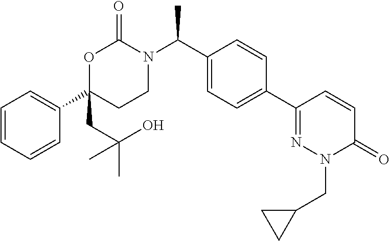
C1=CC=CC(C2(CC(O)(C)C)CCN(C(C3=CC=C(C4=NN(CC5CC5)C(=O)C=C4)C=C3)C)C(=O)O2)=C1
